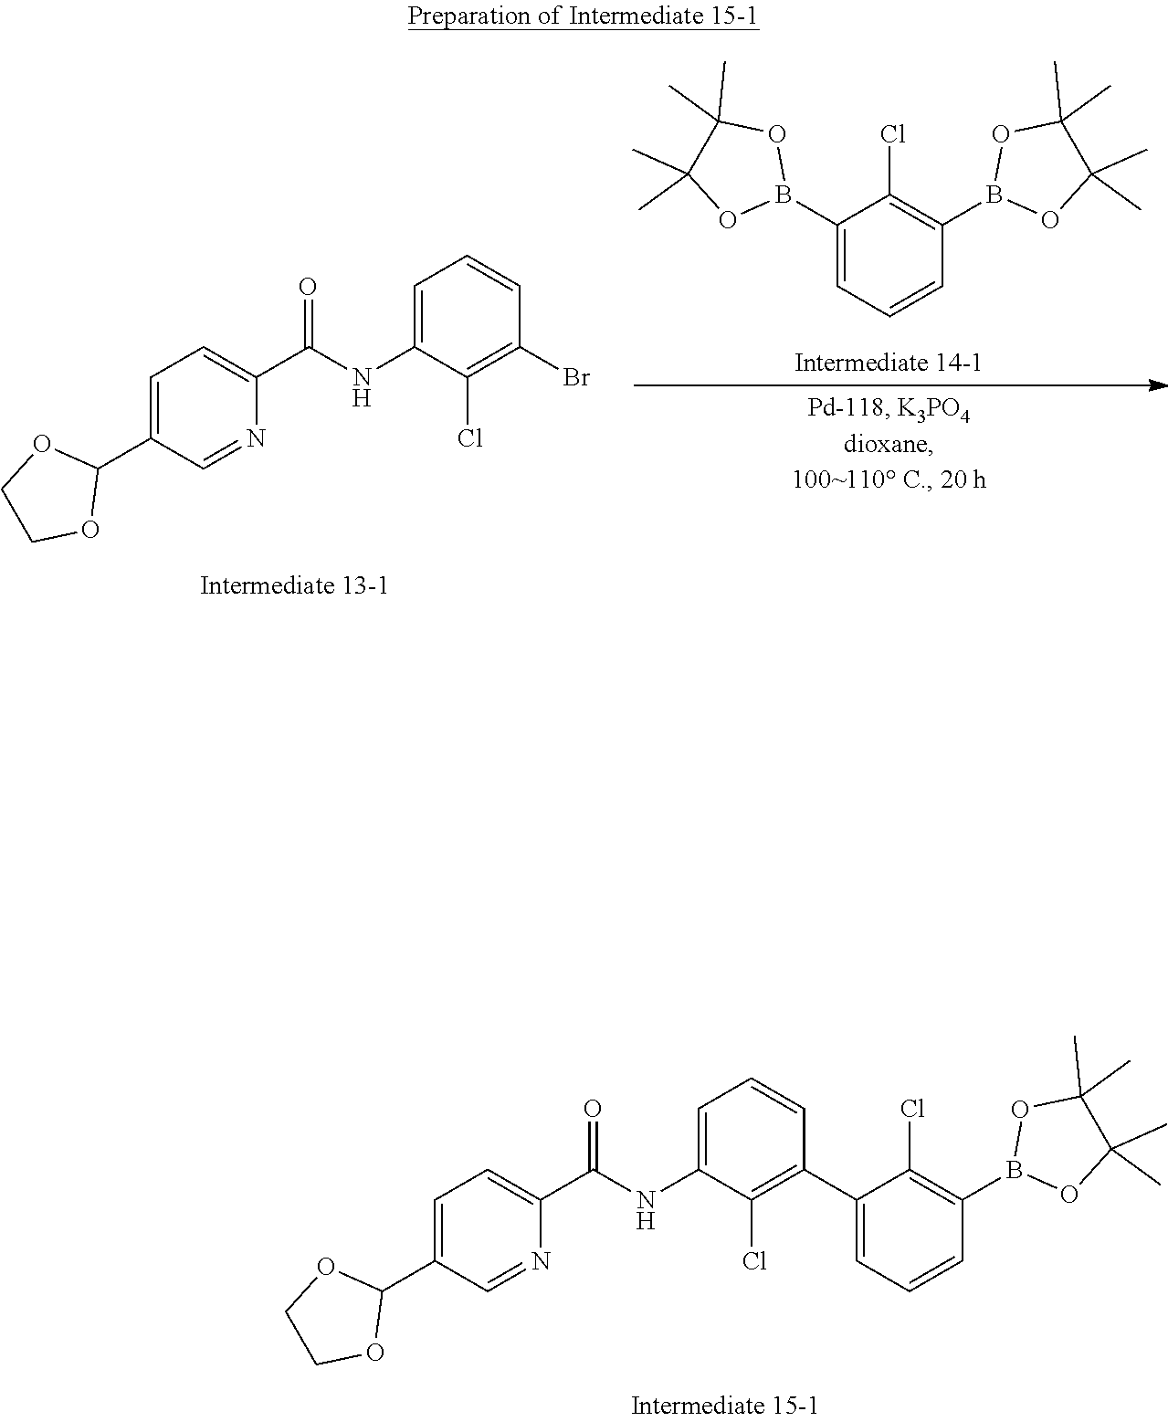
O1B(C2=C(Cl)C(B3OC(C)(C)C(C)(C)O3)=CC=C2)OC(C)(C)C1(C)C.O1CCOC1C1=CC=C(C(=O)NC2=CC=CC(Br)=C2Cl)N=C1.O1CCOC1C1=CC=C(C(=O)NC2=CC=CC(C3=CC=CC(B4OC(C)(C)C(C)(C)O4)=C3Cl)=C2Cl)N=C1
